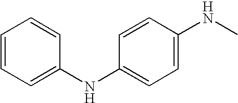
C1=CC=C(NC2=CC=C(NC)C=C2)C=C1
